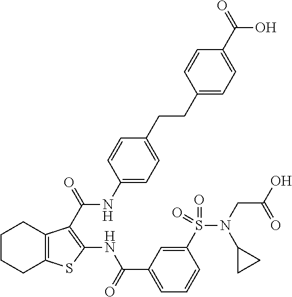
C1(CCC2=CC=C(NC(=O)C3=C(NC(C4=CC=CC(S(N(CC(O)=O)C5CC5)(=O)=O)=C4)=O)SC4=C3CCCC4)C=C2)=CC=C(C(=O)O)C=C1
